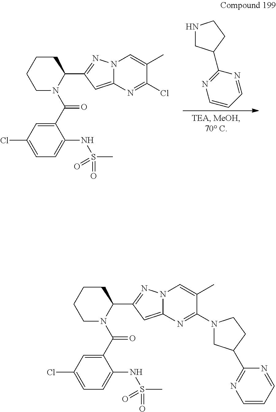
C1CCCN(C(=O)C2=CC(Cl)=CC=C2NS(C)(=O)=O)C1C1=NN2C(=C1)N=C(Cl)C(C)=C2.N1CC(C2=NC=CC=N2)CC1.C1CCCN(C(=O)C2=CC(Cl)=CC=C2NS(C)(=O)=O)C1C1=NN2C(=C1)N=C(N1CC(C3=NC=CC=N3)CC1)C(C)=C2
